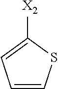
C1=CSC([X2])=C1
